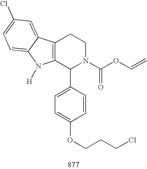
C12=C(C(C3=CC=C(OCCCCl)C=C3)N(C(OC=C)=O)CC1)N([H])C1=CC=C(Cl)C=C21
